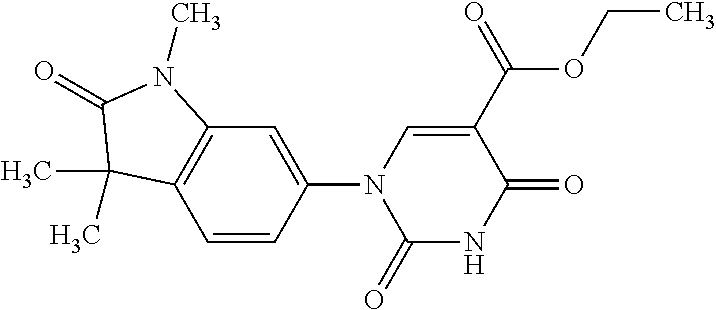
C1(N2C(=O)NC(=O)C(C(=O)OCC)=C2)=CC2=C(C=C1)C(C)(C)C(=O)N2C
